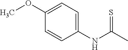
COC1=CC=C(NC(C)=S)C=C1
